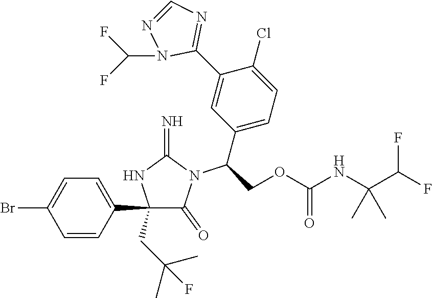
C1(C2=CC=C(Br)C=C2)(CC(C)(C)F)C(=O)N(C(C2=CC=C(Cl)C(C3=NC=NN3C(F)F)=C2)COC(NC(C(F)F)(C)C)=O)C(=N)N1
